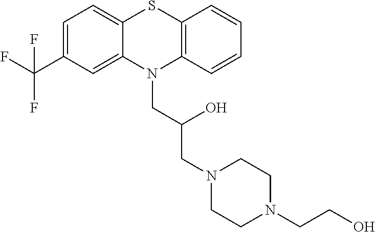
C1=C(C(F)(F)F)C=C2C(=C1)SC1=C(N2CC(CN2CCN(CCO)CC2)O)C=CC=C1
